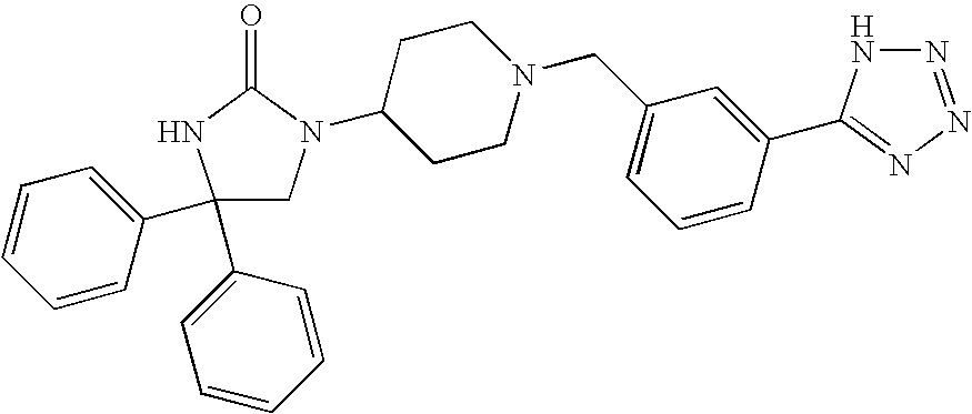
C1(C2=CC=CC=C2)(C2=CC=CC=C2)CN(C2CCN(CC3=CC=CC(C4=NN=NN4)=C3)CC2)C(=O)N1
